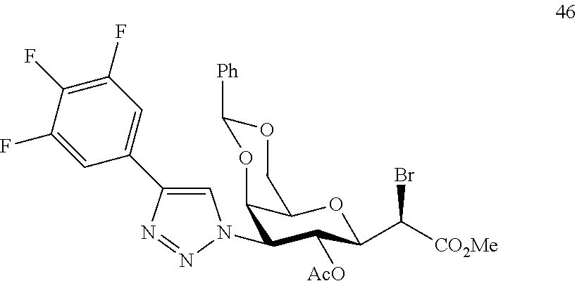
C1(N2C=C(C3=CC(F)=C(F)C(F)=C3)N=N2)C([AcO])C(C([CO2Me])Br)OC2C1OC([Ph])OC2
